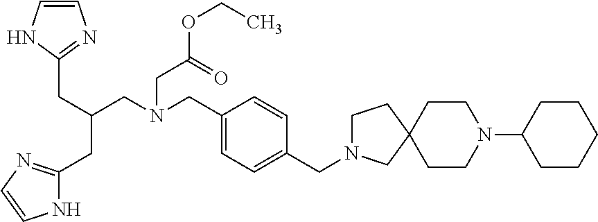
C1=CNC(CC(CC2=NC=CN2)CN(CC2=CC=C(CN3CCC4(C3)CCN(C3CCCCC3)CC4)C=C2)CC(=O)OCC)=N1
